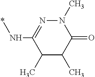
C1(C)C(C)C(=O)N(C)N=C1N*
